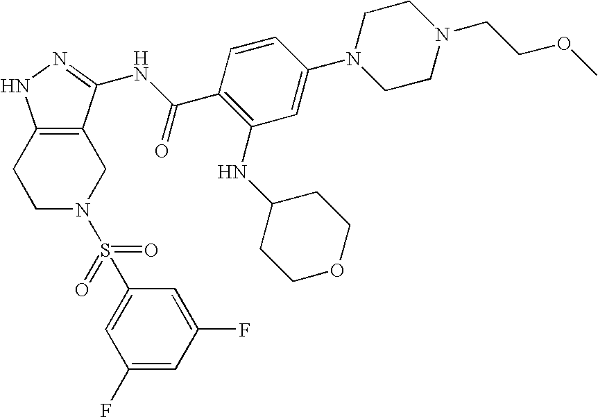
C1C2=C(CCN1S(C1=CC(F)=CC(F)=C1)(=O)=O)NN=C2NC(C1=C(NC2CCOCC2)C=C(N2CCN(CCOC)CC2)C=C1)=O
